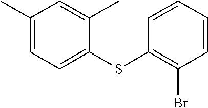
C1(C)=CC=C(SC2=C(Br)C=CC=C2)C(C)=C1
